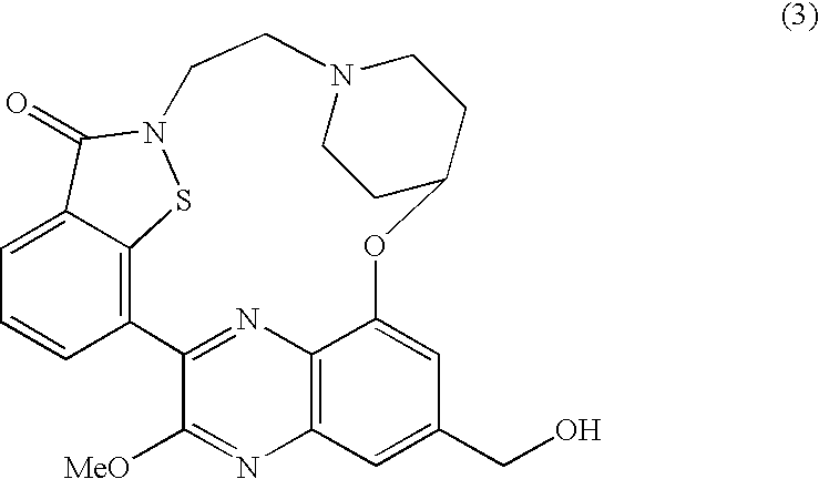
C1=C2C3=C(C=C1)C1=NC4=C(N=C1[MeO])C=C(CO)C=C4OC1CCN(CCN(S3)C2=O)CC1
